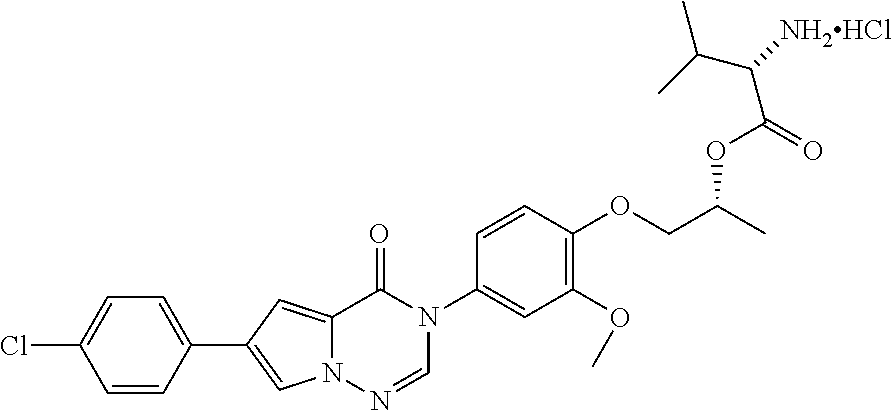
C12=CC(C3=CC=C(Cl)C=C3)=CN1N=CN(C1=CC(OC)=C(OCC(C)OC(C(C(C)C)[NH2HCl])=O)C=C1)C2=O
